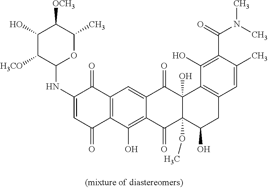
C12=C(C(O)=C3C(=C1)C(=O)C1(O)C(OC)(C3=O)C(O)CC3=C1C(O)=C(C(=O)N(C)C)C(C)=C3)C(=O)C=C(NC1OC(C)C([OCH3])C(O)C1[H3CO])C2=O
